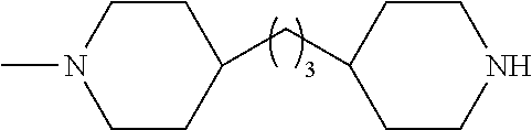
C1CC(CC2CCNCC2)CCN1C
